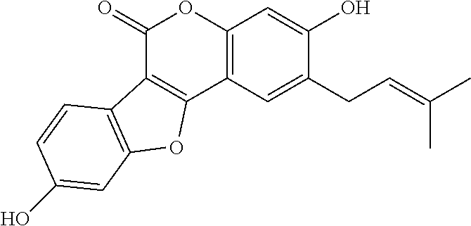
C12=C(C=C(CC=C(C)C)C(O)=C1)C1=C(C(=O)O2)C2=C(O1)C=C(O)C=C2
